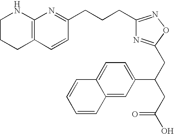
C1CCC2=C(N1)N=C(CCCC1=NOC(CC(CC(O)=O)C3=CC=C4C(=C3)C=CC=C4)=N1)C=C2
